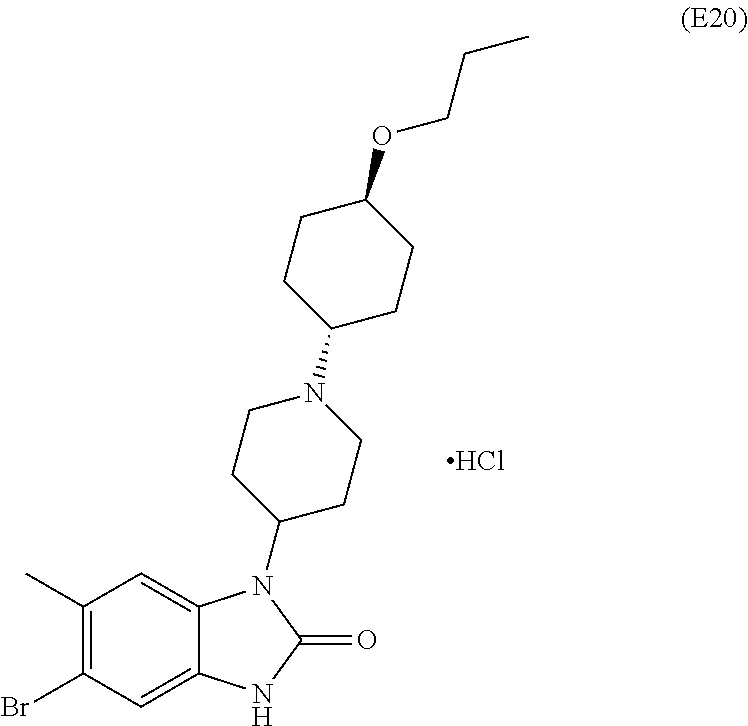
C1(C)=C(Br)C=C2C(=C1)N(C1CCN(C3CCC(OCCC)CC3)CC1)C(=O)N2.Cl
